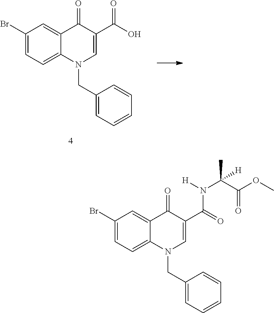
C1(Br)=CC=C2C(=C1)C(=O)C(C(=O)N(C(C(OC)=O)(C)[H])[H])=CN2CC1=CC=CC=C1.C1(Br)=CC=C2C(=C1)C(=O)C(C(O)=O)=CN2CC1=CC=CC=C1
